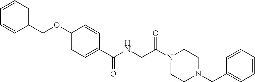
C1(COC2=CC=C(C(NCC(N3CCN(CC4=CC=CC=C4)CC3)=O)=O)C=C2)=CC=CC=C1
